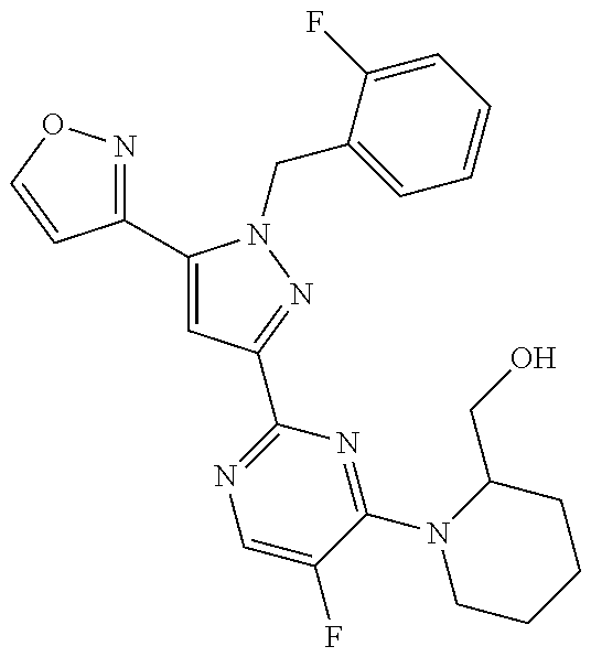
C1(C2=CC(C3=NC=C(F)C(N4CCCCC4CO)=N3)=NN2CC2=CC=CC=C2F)=NOC=C1
